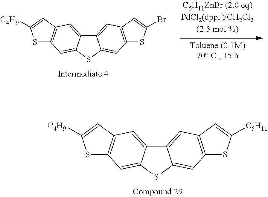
C12=CC3=C(C=C1SC1=CC4=C(C=C21)C=C([C4H9])S4)SC(Br)=C3.C12=CC3=C(C=C1SC1=CC4=C(C=C21)C=C([C4H9])S4)SC([C5H11])=C3
